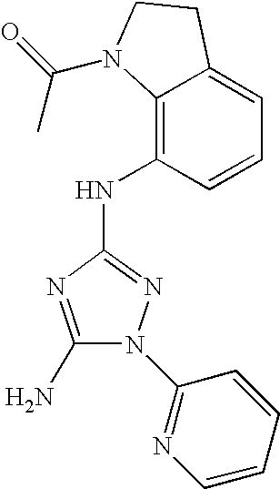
C1(N)=NC(NC2=C3C(=CC=C2)CCN3C(=O)C)=NN1C1=NC=CC=C1
